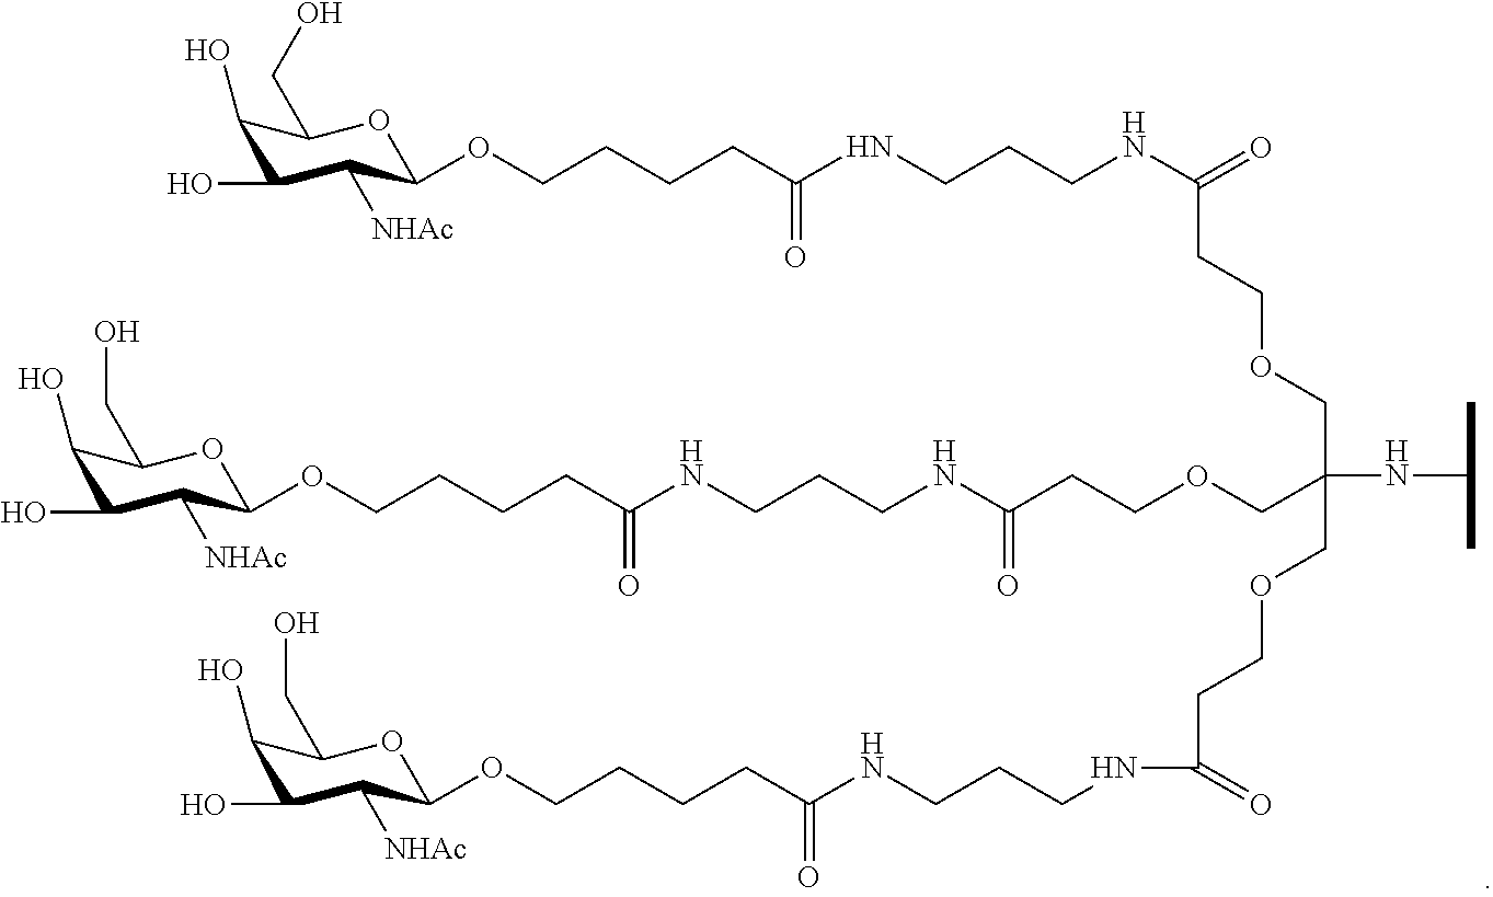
C1(O)C(O)C([NHAc])C(OCCCCC(NCCCNC(=O)CCOCC(COCCC(NCCCNC(=O)CCCCOC2C([NHAc])C(O)C(O)C(CO)O2)=O)(NC(C)C)COCCC(NCCCNC(=O)CCCCOC2C([NHAc])C(O)C(O)C(CO)O2)=O)=O)OC1CO
